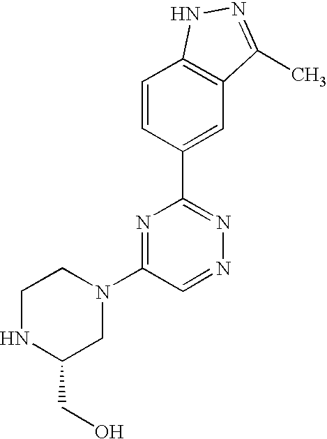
C1=CC(C2=NN=CC(N3CCNC(CO)C3)=N2)=CC2=C1NN=C2C
